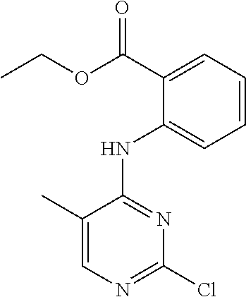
C1=CC=C(NC2=NC(Cl)=NC=C2C)C(C(OCC)=O)=C1
